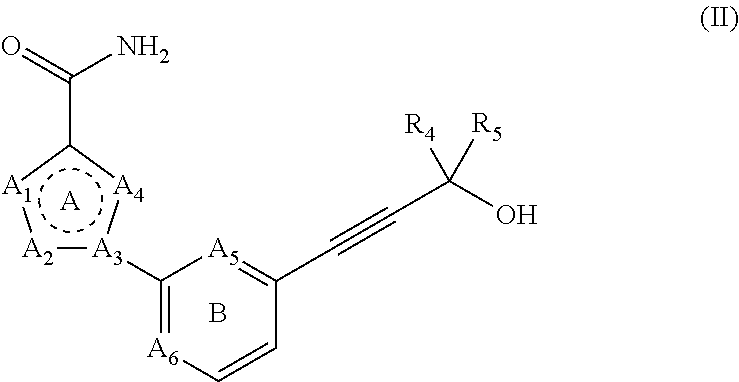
[A2]1:[A3](C2=[A6]C=CC(C#CC(O)([R4])[R5])=[A5]2):[A4]c(C(=O)N)[A1]:1.[A].B
